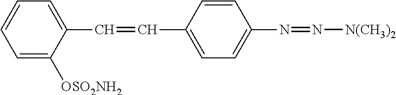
C1=C([OSO2NH2])C(C=CC2=CC=C(N=N[N(CH3)2])C=C2)=CC=C1
